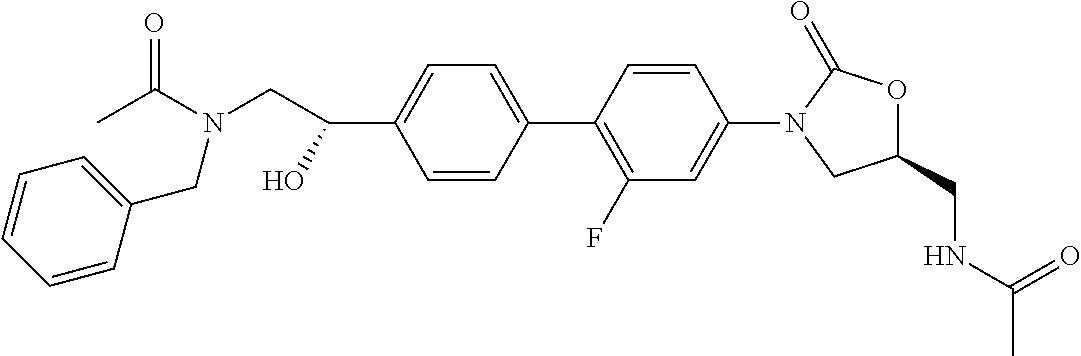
C1=CC(C2=C(F)C=C(N3CC(CNC(=O)C)OC3=O)C=C2)=CC=C1C(CN(C(C)=O)CC1=CC=CC=C1)O
